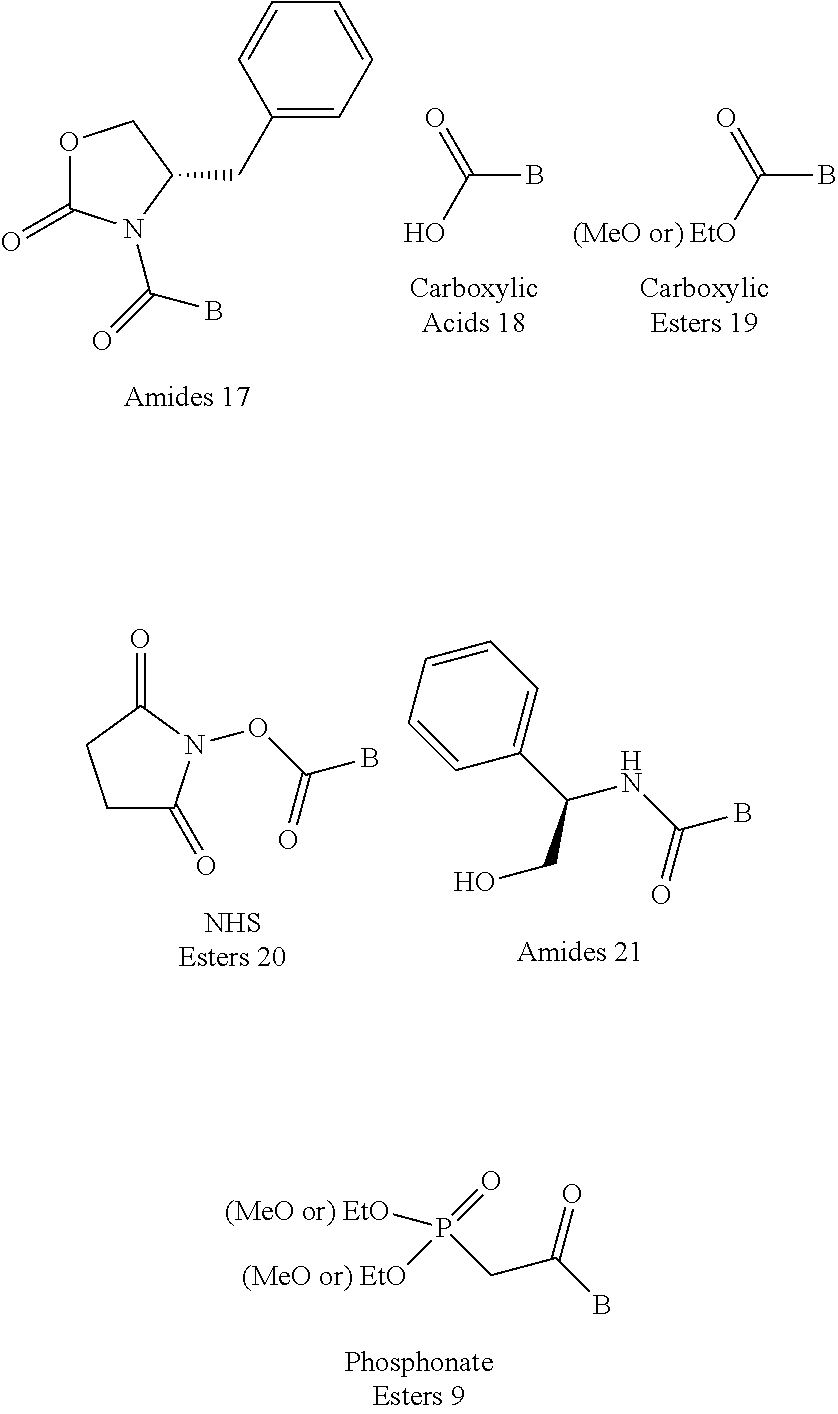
C1(CC2COC(=O)N2C(=O)B)=CC=CC=C1.BC(O)=O.BC([(MeO or) EtO])=O.C1C(=O)N(OC(B)=O)C(=O)C1.C1=CC=C(C(CO)NC(B)=O)C=C1.C(C(B)=O)P([(MeO or) EtO])(=O)[(MeO or) EtO]
